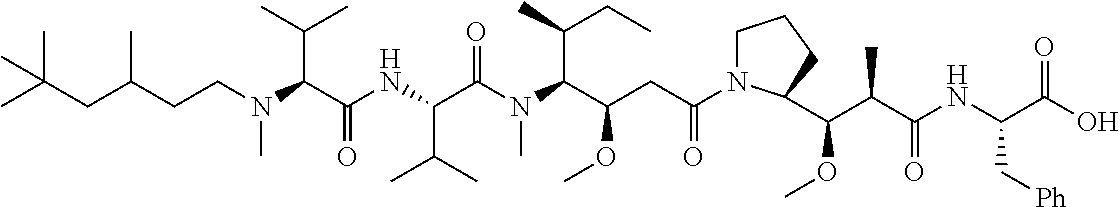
N(C(C(=O)NC(C(C)C)C(=O)N(C)C(C(CC)C)C(CC(=O)N1CCCC1C(OC)C(C)C(=O)NC(C(O)=O)C[Ph])OC)C(C)C)(CCC(CC(C)(C)C)C)C
